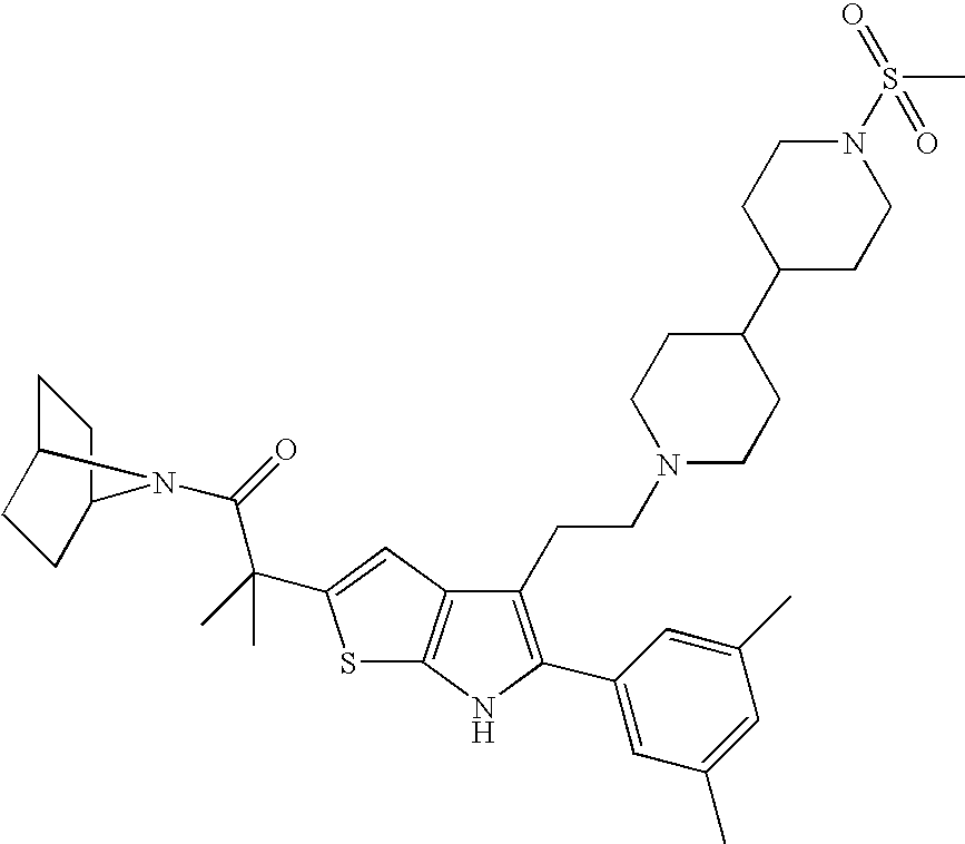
C1(CCN2CCC(C3CCN(S(=O)(C)=O)CC3)CC2)=C(C2=CC(C)=CC(C)=C2)NC2=C1C=C(C(C)(C(=O)N1C3CCC1CC3)C)S2
